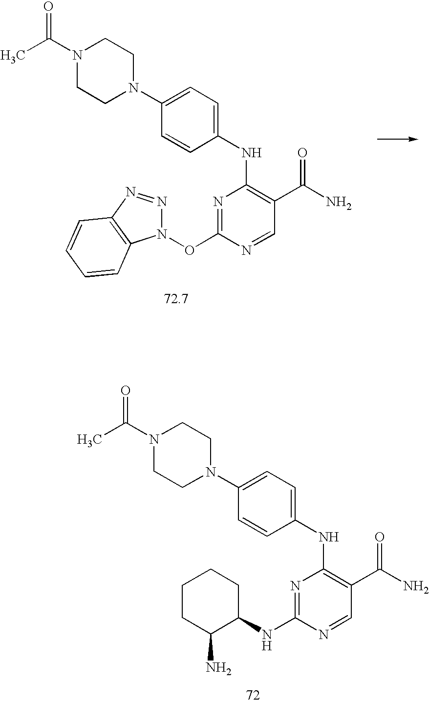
N1=C(ON2N=NC3=C2C=CC=C3)N=CC(C(N)=O)=C1NC1=CC=C(N2CCN(C(C)=O)CC2)C=C1.N1=C(NC2CCCCC2N)N=CC(C(N)=O)=C1NC1=CC=C(N2CCN(C(C)=O)CC2)C=C1
